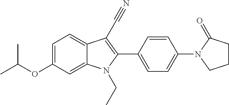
C1=C(OC(C)C)C=C2C(=C1)C(C#N)=C(C1=CC=C(N3CCCC3=O)C=C1)N2CC
